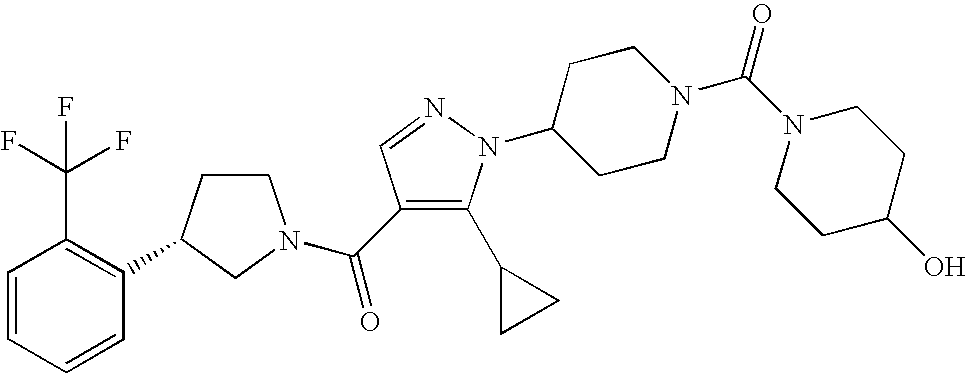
C1=CC=CC(C2CCN(C(=O)C3=C(C4CC4)N(C4CCN(C(N5CCC(O)CC5)=O)CC4)N=C3)C2)=C1C(F)(F)F
